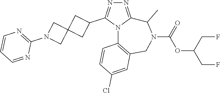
N1=C2N(C(C3CC4(C3)CN(C3=NC=CC=N3)C4)=N1)C1=C(CN(C(=O)OC(CF)CF)C2C)C=C(Cl)C=C1
